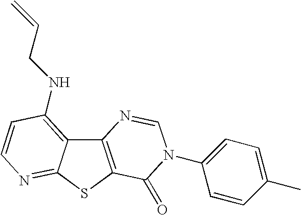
C12=C(SC3=NC=CC(NCC=C)=C13)C(=O)N(C1=CC=C(C)C=C1)C=N2
